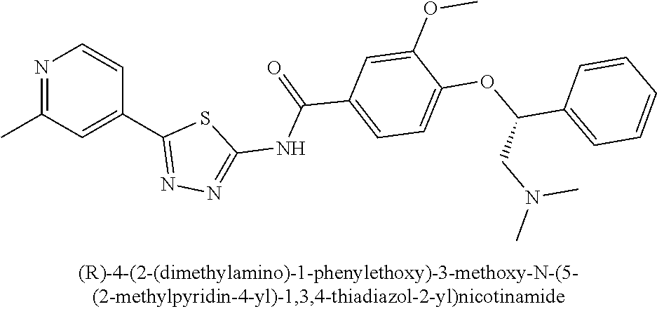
N1=C(C)C=C(C2=NN=C(NC(C3=CC=C(OC(C4=CC=CC=C4)CN(C)C)C(OC)=C3)=O)S2)C=C1
